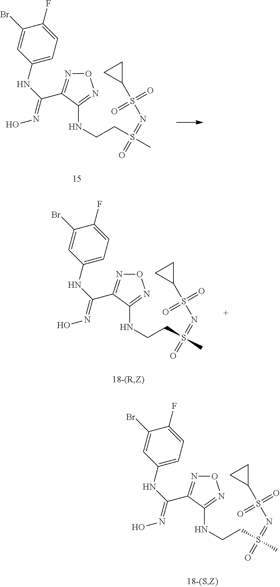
C1(NC(=NO)C2=NON=C2NCCS(C)(=NS(C2CC2)(=O)=O)=O)=CC=C(F)C(Br)=C1.C1(NC(=NO)C2=NON=C2NCCS(C)(=NS(C2CC2)(=O)=O)=O)=CC=C(F)C(Br)=C1.C1(NC(=NO)C2=NON=C2NCCS(C)(=NS(C2CC2)(=O)=O)=O)=CC=C(F)C(Br)=C1
